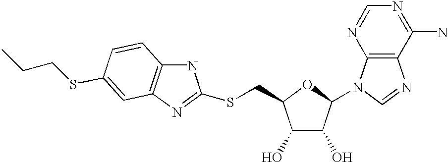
C1(O)C(O)C(N2C3=C(N=C2)C(N)=NC=N3)OC1CSC1=NC2=C(N1)C=CC(SCCC)=C2
